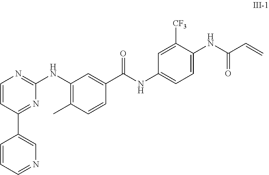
C1=CC(C2=CN=CC=C2)=NC(NC2=C(C)C=CC(C(NC3=CC=C(NC(C=C)=O)C([CF3])=C3)=O)=C2)=N1
